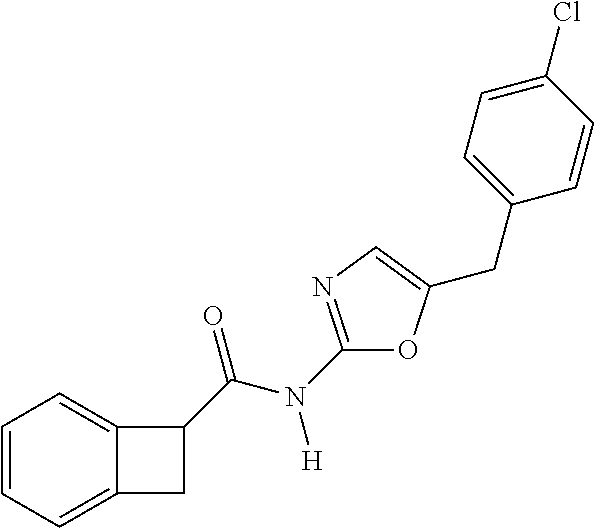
C1=CC=C2C(=C1)C(C(N(C1=NC=C(CC3=CC=C(Cl)C=C3)O1)[H])=O)C2
